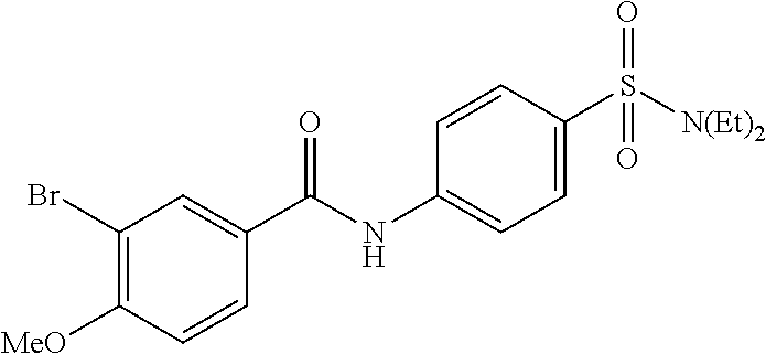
C1=CC(S([N(Et)2])(=O)=O)=CC=C1NC(=O)C1=CC(Br)=C([MeO])C=C1
